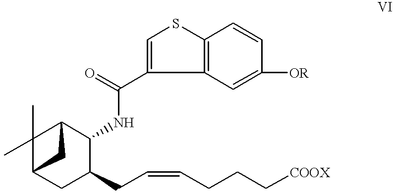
C12=C(C=C([OR])C=C1)C(C(=O)NC1C3C(C)(C)C(CC1CC=CCCC[COOX])C3)=CS2
